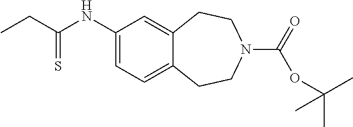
C12=CC(NC(CC)=S)=CC=C1CCN(C(=O)OC(C)(C)C)CC2
